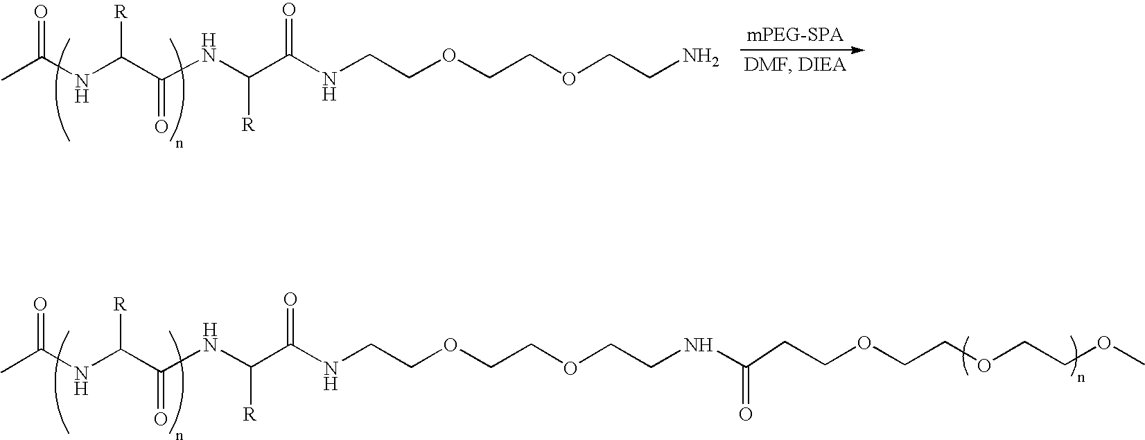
CC(NC(C(NC(C(NCCOCCOCCN)=O)[R])=O)[R])=O.CC(NC(C(NC(C(NCCOCCOCCNC(=O)CCOCCOCCOC)=O)[R])=O)[R])=O
